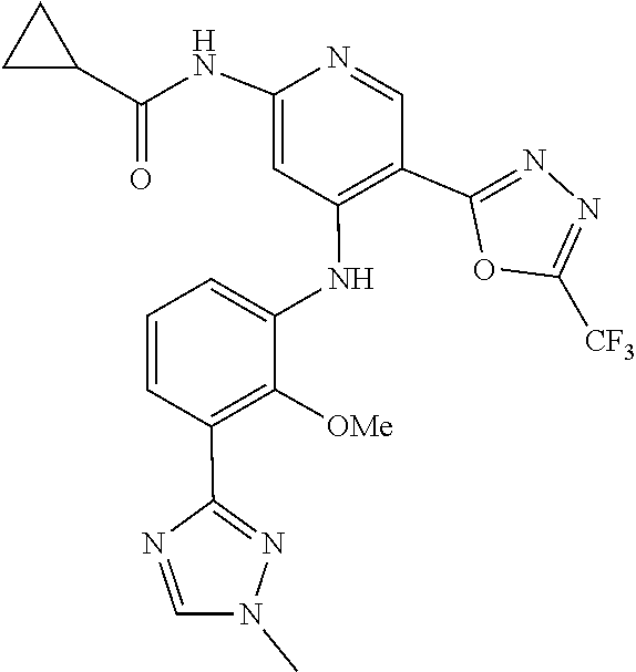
N1(C)N=C(C2=C([OMe])C(NC3=C(C4=NN=C([CF3])O4)C=NC(NC(C4CC4)=O)=C3)=CC=C2)N=C1
